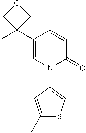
C1(C)=CC(N2C=C(C3(C)COC3)C=CC2=O)=CS1
